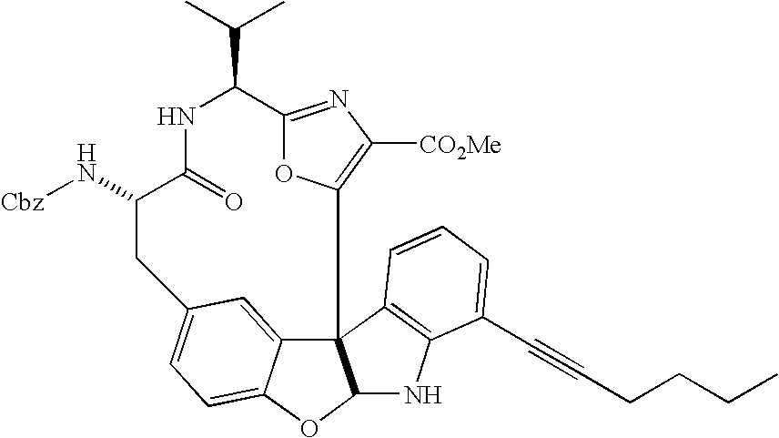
N1C(=O)C(N[Cbz])CC2=CC=C3C(=C2)C2(C4=C([CO2Me])N=C(O4)C1C(C)C)C(O3)NC1=C2C=CC=C1C#CCCCC
